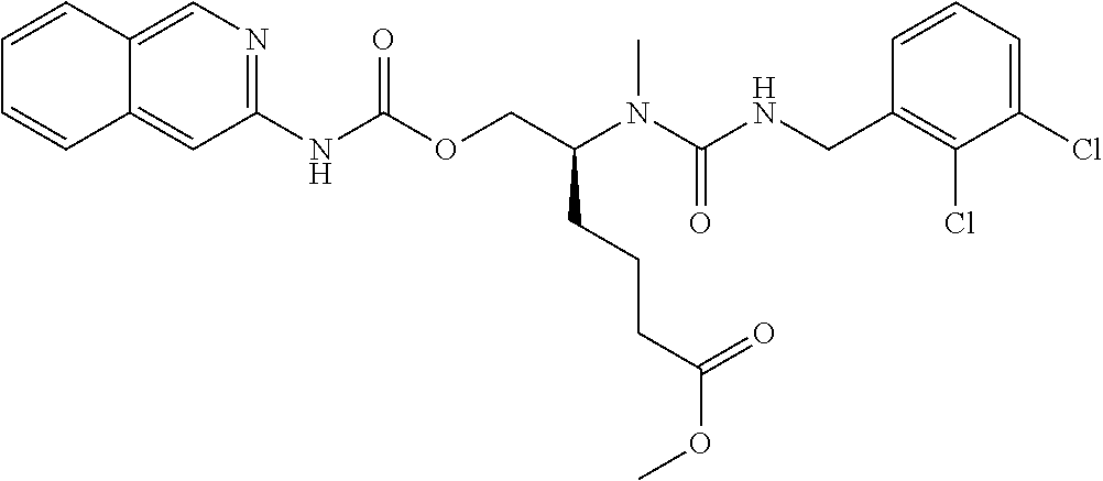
C1=CC(CNC(N(C(COC(NC2=NC=C3C(=C2)C=CC=C3)=O)CCCC(OC)=O)C)=O)=C(Cl)C(Cl)=C1
